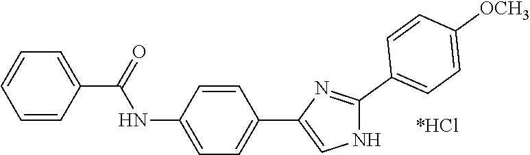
C1=CC=C(C(=O)NC2=CC=C(C3=CNC(C4=CC=C([OCH3])C=C4)=N3)C=C2)C=C1.[*HCl]
